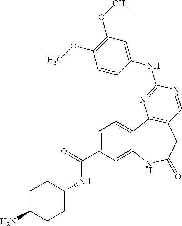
C1=C(C(=O)NC2CCC(N)CC2)C=C2C(=C1)C1=C(CC(=O)N2)C=NC(NC2=CC(OC)=C(OC)C=C2)=N1
